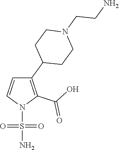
N1(S(N)(=O)=O)C(C(=O)O)=C(C2CCN(CCN)CC2)C=C1
